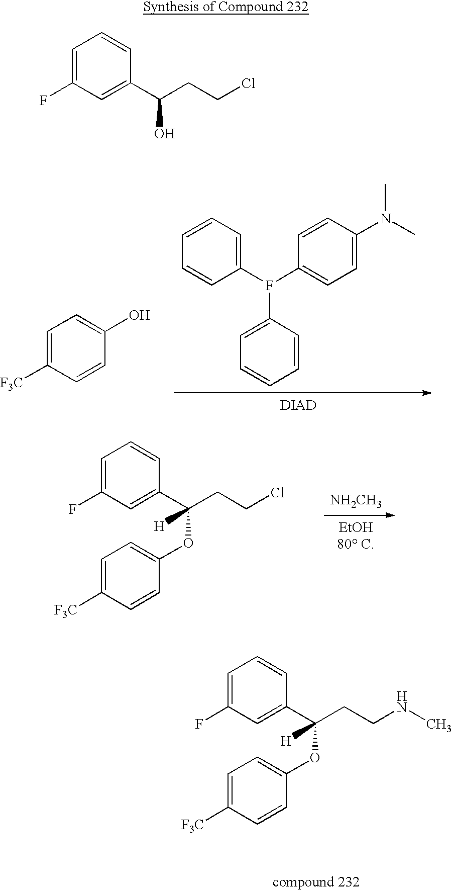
C1=C([F3C])C=CC(O)=C1.C1=CC=CC(F(C2=CC=C(N(C)C)C=C2)C2=CC=CC=C2)=C1.[DIAD].C1=C([F3C])C=CC(OC(CCCl)(C2=CC(F)=CC=C2)[H])=C1.[NH2CH3].C1=C([F3C])C=CC(OC(CCNC)(C2=CC(F)=CC=C2)[H])=C1.C1=C(F)C=C(C(CCCl)O)C=C1
